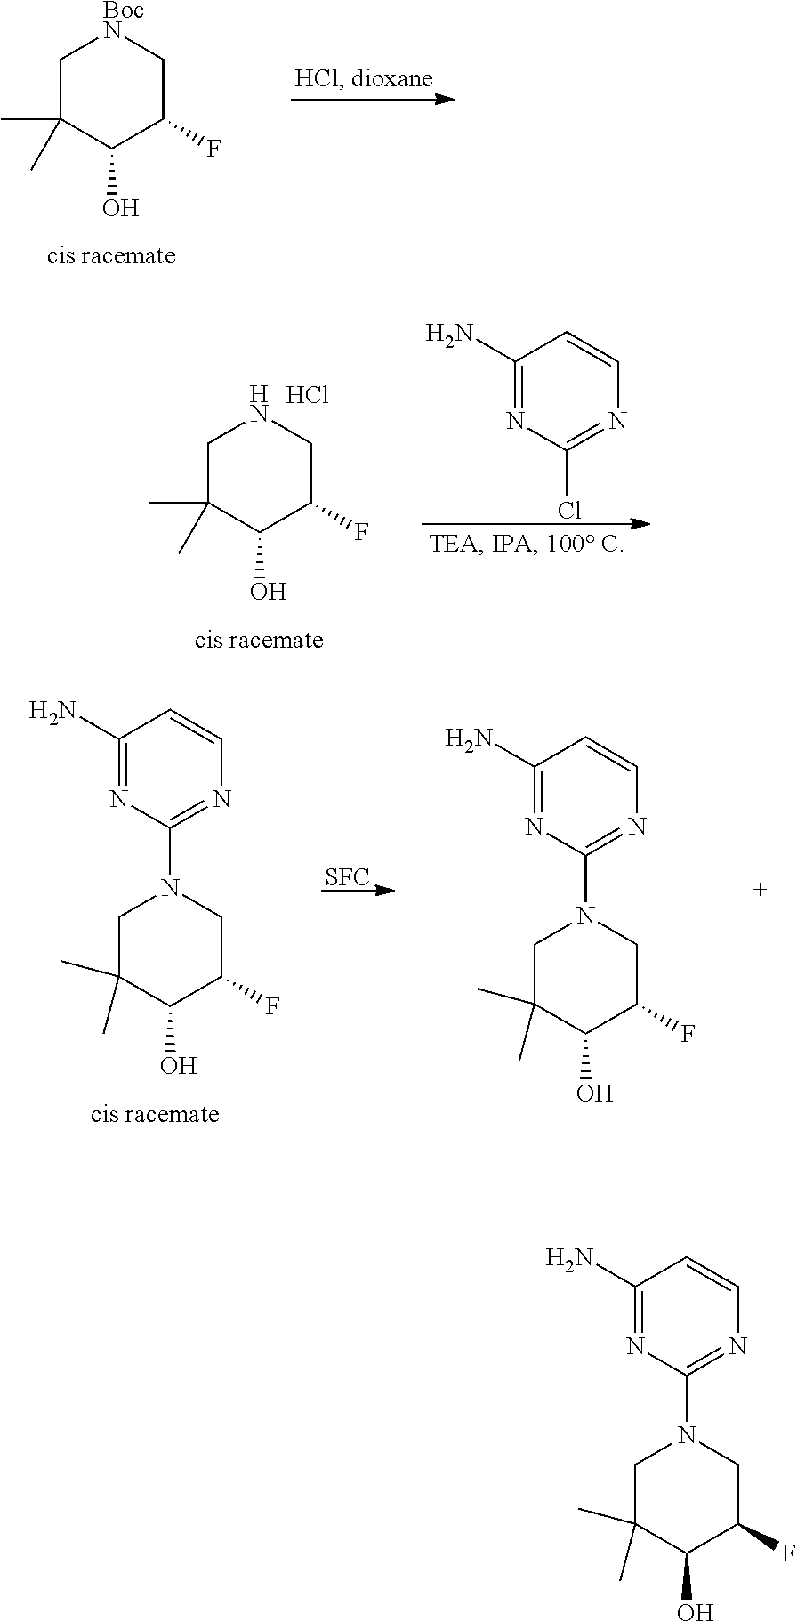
C1C(C)(C)C(O)C(F)CN1C1=NC=CC(N)=N1.C1C(C)(C)C(O)C(F)C[BocN]1.C1(N)=NC(Cl)=NC=C1.C1C(C)(C)C(O)C(F)CN1.Cl.[SFC].C1C(C)(C)C(O)C(F)CN1C1=NC=CC(N)=N1.C1C(C)(C)C(O)C(F)CN1C1=NC=CC(N)=N1
